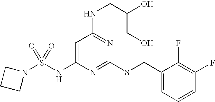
N1(S(NC2=CC(NCC(O)CO)=NC(SCC3=CC=CC(F)=C3F)=N2)(=O)=O)CCC1
